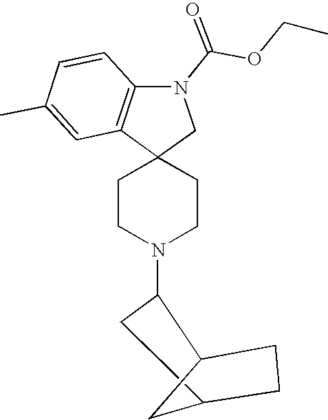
C1CN(C2CC3CC2CC3)CCC12CN(C(OCC)=O)C1=C2C=C(C)C=C1
